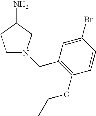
C1CC(N)CN1CC1=C(OCC)C=CC(Br)=C1
